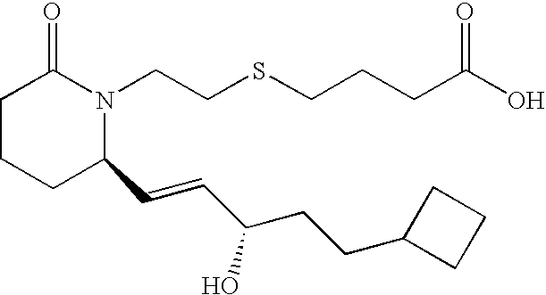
C1CCC(C=CC(CCC2CCC2)O)N(CCSCCCC(O)=O)C1=O
